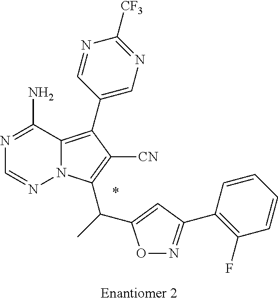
C12=C(C3=CN=C([CF3])N=C3)C([CN])=C(C(C3=CC(C4=C(F)C=CC=C4)=NO3)C)N1N=CN=C2N.*.[Enantiomer 2]
